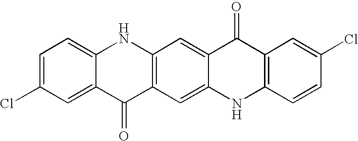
C1=C(Cl)C=C2C(=C1)NC1=C(C2=O)C=C2C(=C1)C(=O)C1=C(N2)C=CC(Cl)=C1
